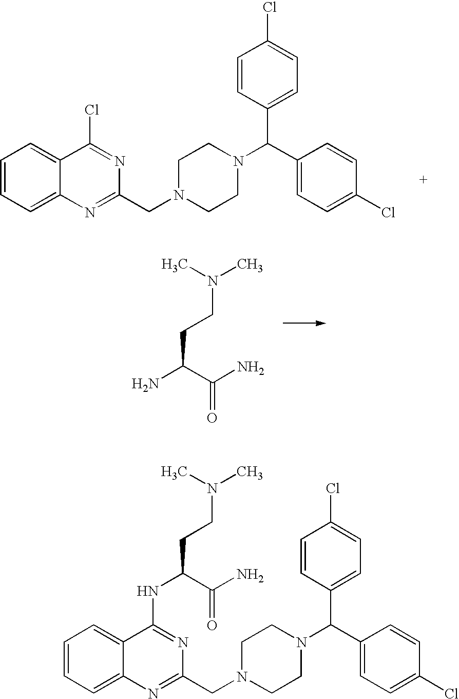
C1=CC=C2C(=C1)N=C(CN1CCN(C(C3=CC=C(Cl)C=C3)C3=CC=C(Cl)C=C3)CC1)N=C2NC(CCN(C)C)C(N)=O.C1=CC=C2C(=C1)N=C(CN1CCN(C(C3=CC=C(Cl)C=C3)C3=CC=C(Cl)C=C3)CC1)N=C2Cl.N(CCC(N)C(N)=O)(C)C
